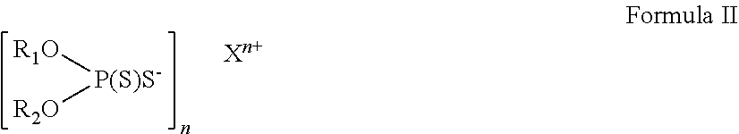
[R1O][P(S)S-][R2O]
